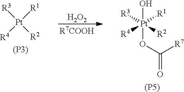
[R3][Pt]([R2])([R1])[R4].[(P3)].[R7COOH].[H2O2].O[Pt](OC(=O)[R7])([R1])([R4])([R3])[R2].[(P5)]
